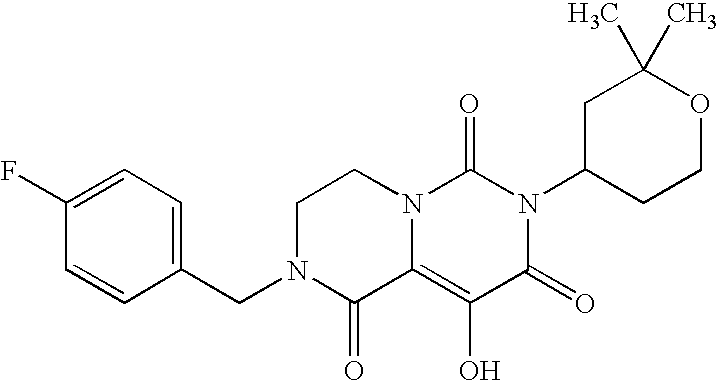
C1(F)=CC=C(CN2C(=O)C3=C(O)C(=O)N(C4CCOC(C)(C)C4)C(=O)N3CC2)C=C1
